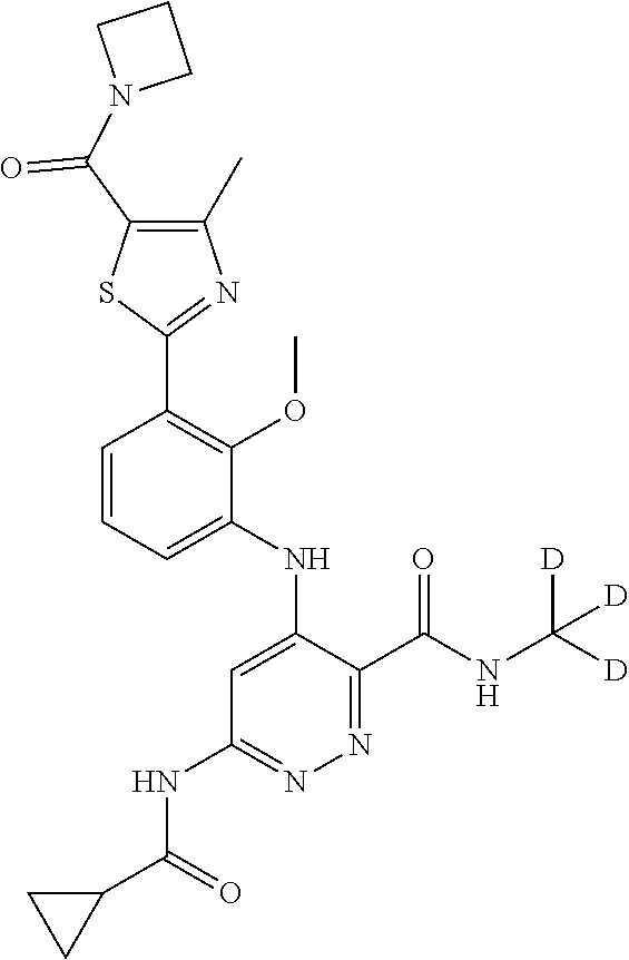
C1=CC=C(NC2=CC(NC(C3CC3)=O)=NN=C2C(NC([D])([D])[D])=O)C(OC)=C1C1=NC(C)=C(C(N2CCC2)=O)S1
